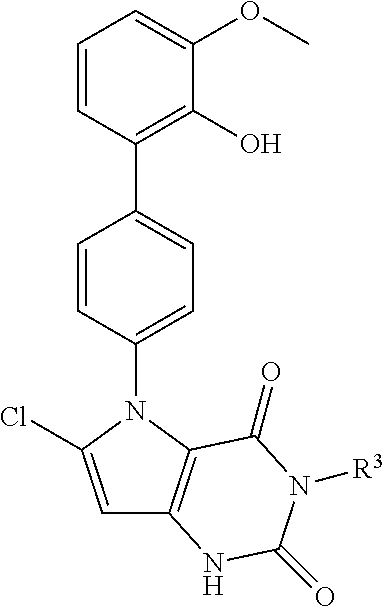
C1=C(Cl)N(C2=CC=C(C3=C(O)C(OC)=CC=C3)C=C2)C2=C1NC(=O)N([R3])C2=O
